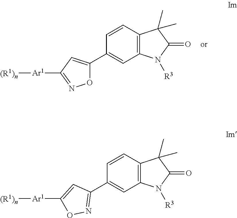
C12=C(C=CC(C3=CC([Ar1][(R1)n])=NO3)=C1)C(C)(C)C(=O)N2[R3].C12=C(C=CC(C3=NOC([Ar1][(R1)n])=C3)=C1)C(C)(C)C(=O)N2[R3]
